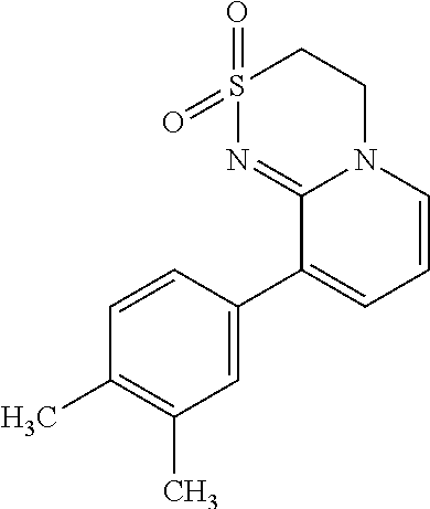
C1S(=O)(=O)N=C2N(C1)C=CC=C2C1=CC(C)=C(C)C=C1
